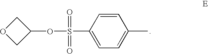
O1CC(OS(C2=CC=C(C)C=C2)(=O)=O)C1
